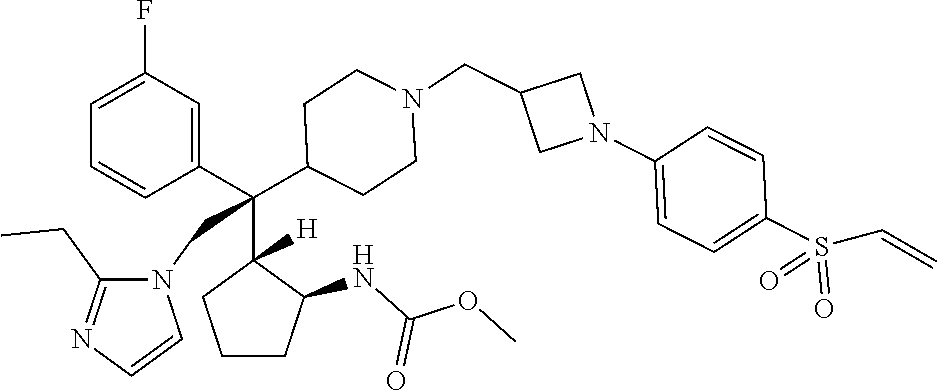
C1=C(F)C=C(C(C2([H])CCCC2NC(OC)=O)(C2CCN(CC3CN(C4=CC=C(S(=O)(=O)C=C)C=C4)C3)CC2)CN2C(CC)=NC=C2)C=C1
